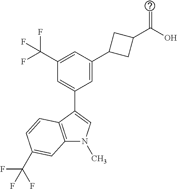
C1(C2=CC(C(F)(F)F)=CC(C3CC(C(=C)O)C3)=C2)=CN(C)C2=C1C=CC(C(F)(F)F)=C2
